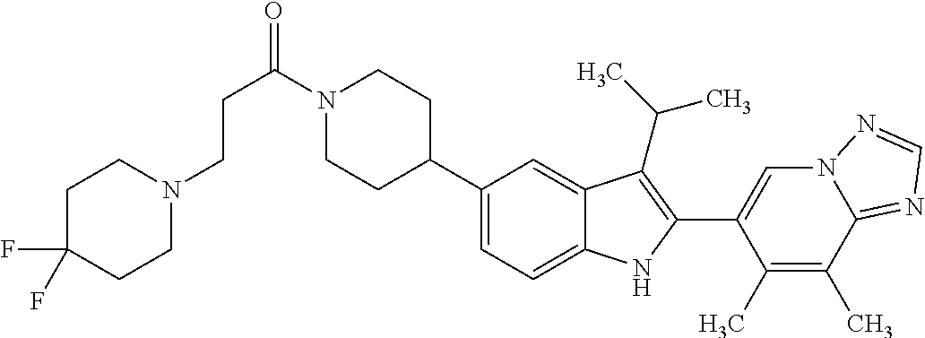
C(C(=O)N1CCC(C2=CC=C3C(=C2)C(C(C)C)=C(C2=CN4C(=NC=N4)C(C)=C2C)N3)CC1)CN1CCC(F)(F)CC1
